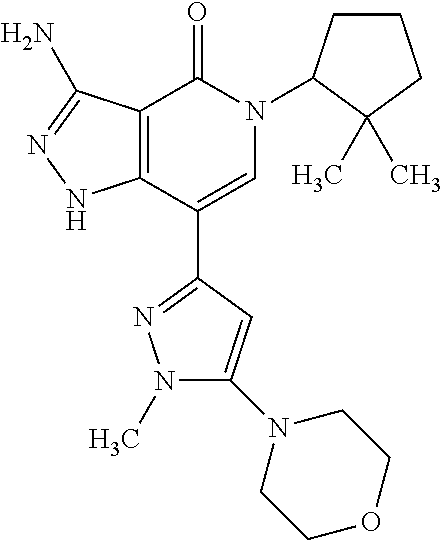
N1(C2CCCC2(C)C)C(=O)C2=C(C(C3=NN(C)C(N4CCOCC4)=C3)=C1)NN=C2N
